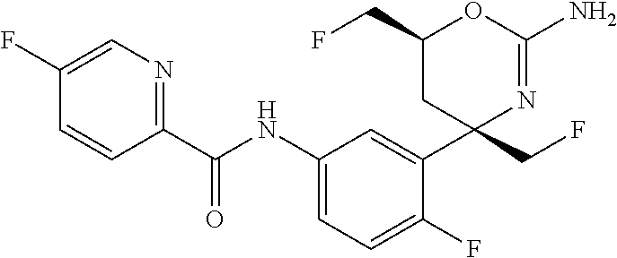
C1(C(NC2=CC=C(F)C(C3(CF)N=C(N)OC(CF)C3)=C2)=O)=NC=C(F)C=C1
